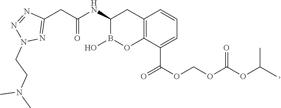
C12=C(C(C(=O)OCOC(OC(C)C)=O)=CC=C1)OB(O)C(NC(CC1=NN(CCN(C)C)N=N1)=O)C2
